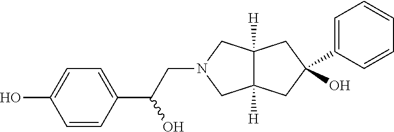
C1=CC(C(CN2CC3([H])C([H])(C2)CC(O)(C2=CC=CC=C2)C3)O)=CC=C1O
